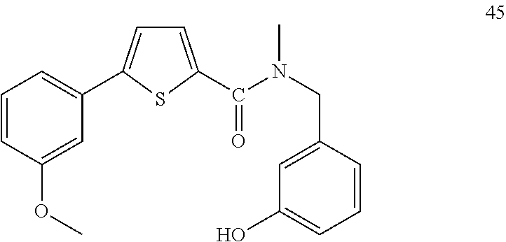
C1=C(C(N(CC2=CC(O)=CC=C2)C)=O)SC(C2=CC=CC(OC)=C2)=C1
